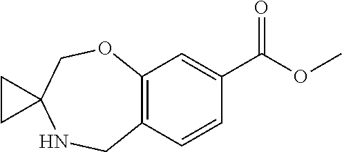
C12=C(C=CC(C(OC)=O)=C1)CNC1(CO2)CC1
